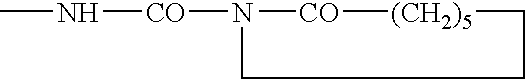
CN[CO]N1[CO][(CH2)5]CCC1
